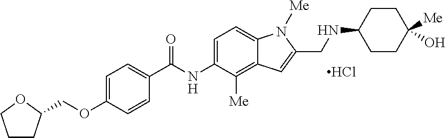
C1=C(OCC2CCCO2)C=CC(C(NC2=CC=C3C(=C2[Me])C=C(CNC2CCC([Me])(O)CC2)N3[Me])=O)=C1.Cl
